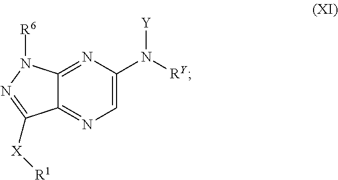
C1=C(N([RY])[Y])N=C2C(=N1)C([X][R1])=NN2[R6]
